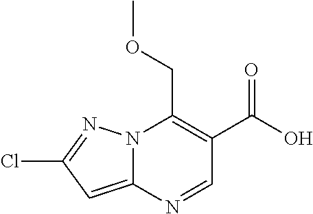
N12C(=CC(Cl)=N1)N=CC(C(O)=O)=C2COC
